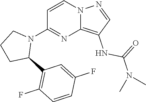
C1=C(F)C=CC(F)=C1C1CCCN1C1=NC2=C(NC(=O)N(C)C)C=NN2C=C1
